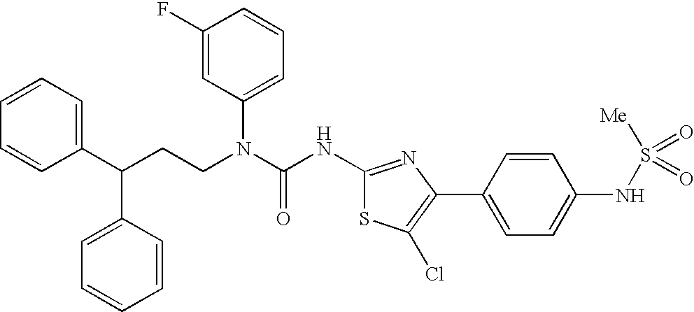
C1(C(CCN(C(NC2=NC(C3=CC=C(NS([Me])(=O)=O)C=C3)=C(Cl)S2)=O)C2=CC=CC(F)=C2)C2=CC=CC=C2)=CC=CC=C1
